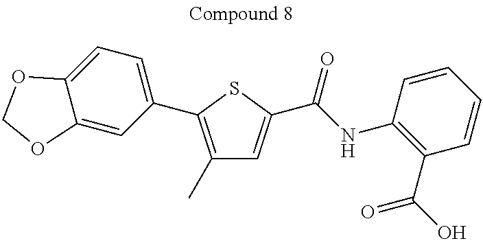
C1(C)=C(C2=CC=C3C(=C2)OCO3)SC(C(NC2=C(C(=O)O)C=CC=C2)=O)=C1
